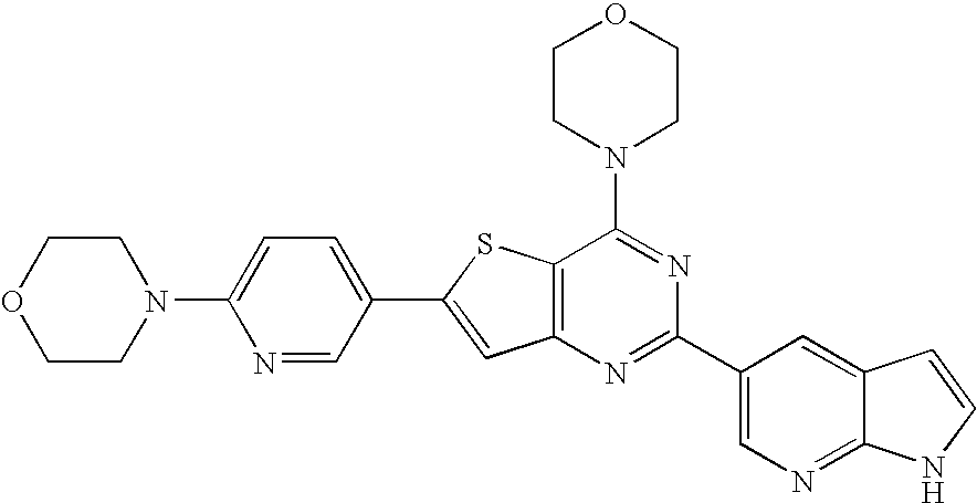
C1CN(C2=NC(C3=CN=C4C(=C3)C=CN4)=NC3=C2SC(C2=CC=C(N4CCOCC4)N=C2)=C3)CCO1
